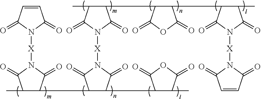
C1=CC(=O)N([X]N2C(=O)C(C3C(C4C(C)C(=O)OC4=O)C(=O)N([X]N4C(=O)C(C)C(C5C(C6C(C)C(=O)N([X]N7C(=O)C=CC7=O)C6=O)C(=O)OC5=O)C4=O)C3=O)C(C)C2=O)C1=O
